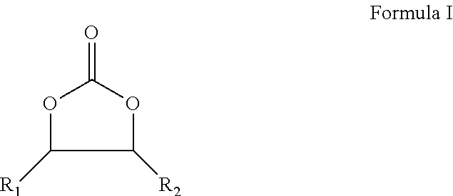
O=C1OC([R2])C([R1])O1
